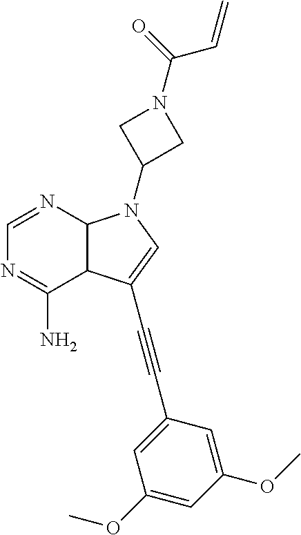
C1=NC2C(C(N)=N1)C(C#CC1=CC(OC)=CC(OC)=C1)=CN2C1CN(C(=O)C=C)C1
